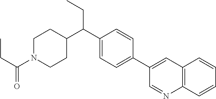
C1(C(C2CCN(C(=O)CC)CC2)CC)=CC=C(C2=CC3=C(C=CC=C3)N=C2)C=C1
